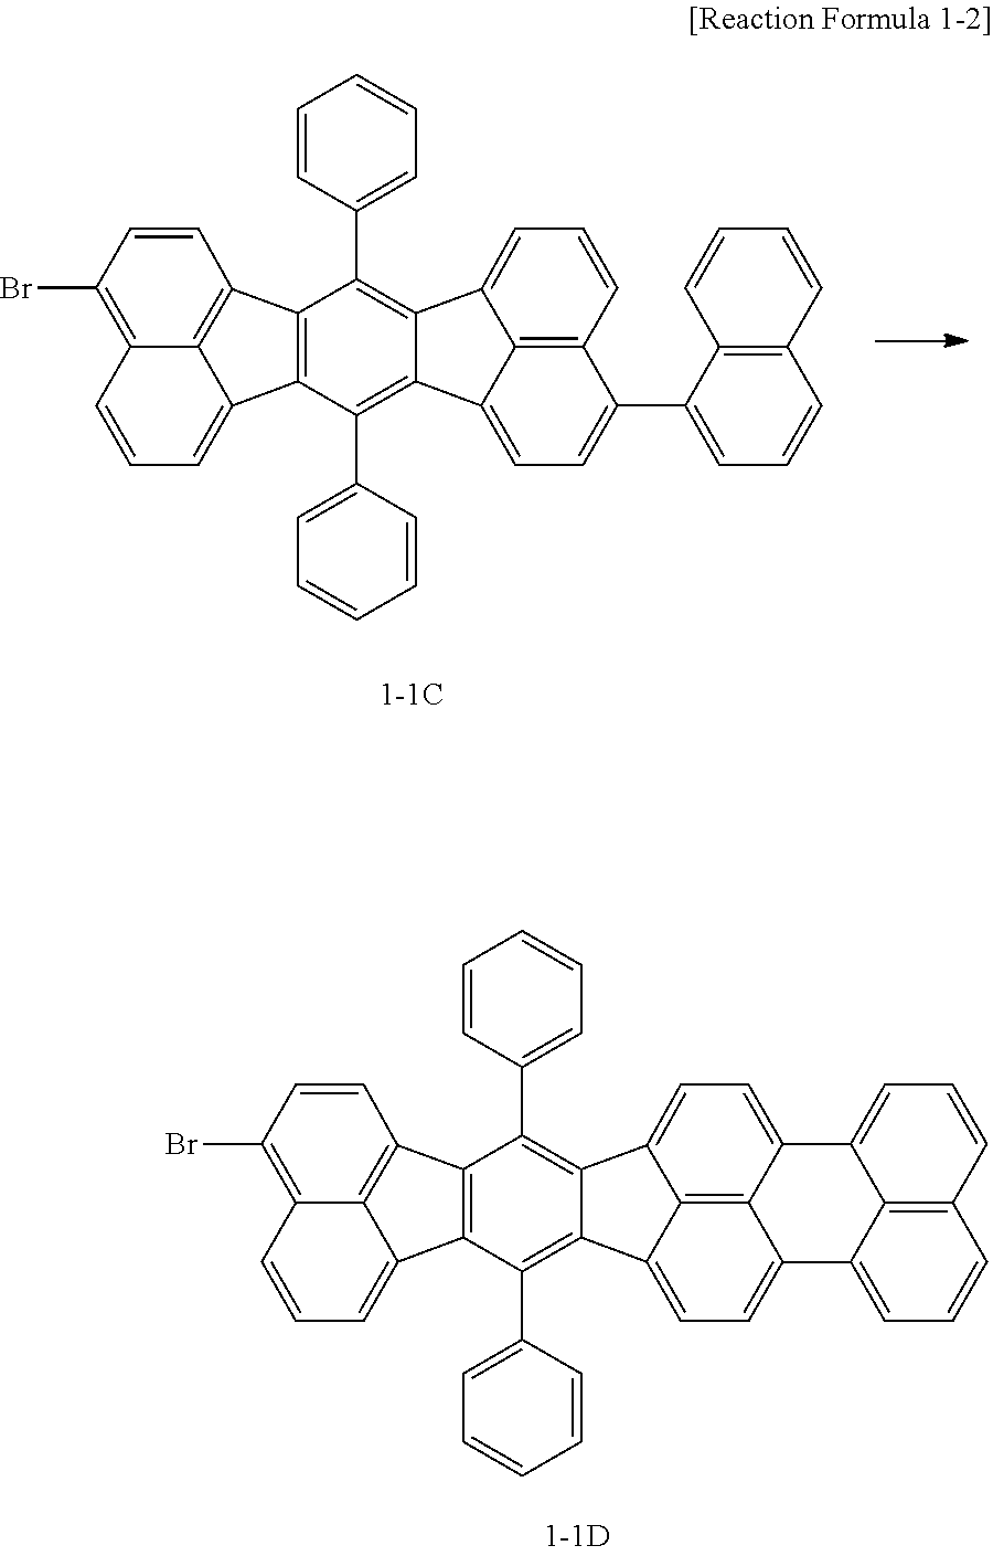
C1(C2=CC=CC=C2)=C2C(=C(C3=CC=CC=C3)C3=C1C1=CC=CC4=C(Br)C=CC3=C41)C1=CC=C3C4=C1C2=CC=C4C1=CC=CC2=C1C3=CC=C2.C1(C2=CC=CC=C2)=C2C(=C(C3=CC=CC=C3)C3=C1C1=CC=CC4=C(Br)C=CC3=C41)C1=CC=CC3=C1C2=CC=C3C1=CC=CC2=C1C=CC=C2
